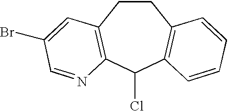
C1CC2=C(C(Cl)C3=C1C=CC=C3)N=CC(Br)=C2
